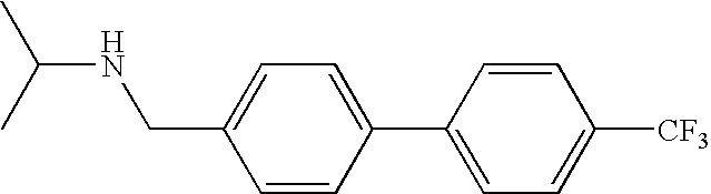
CC(C)NCC1=CC=C(C2=CC=C([CF3])C=C2)C=C1
